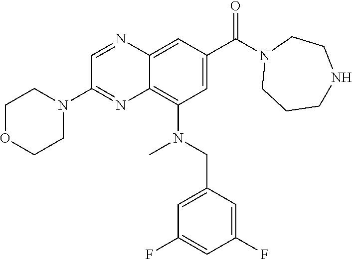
C1OCCN(C2=NC3=C(N(CC4=CC(F)=CC(F)=C4)C)C=C(C(N4CCCNCC4)=O)C=C3N=C2)C1
